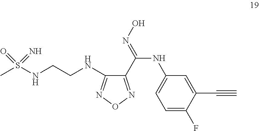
CS(NCCNC1=NON=C1C(NC1=CC=C(F)C(C#C)=C1)=NO)(=O)=N
